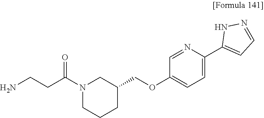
N1(C(CCN)=O)CC(COC2=CC=C(C3=CC=NN3)N=C2)CCC1
